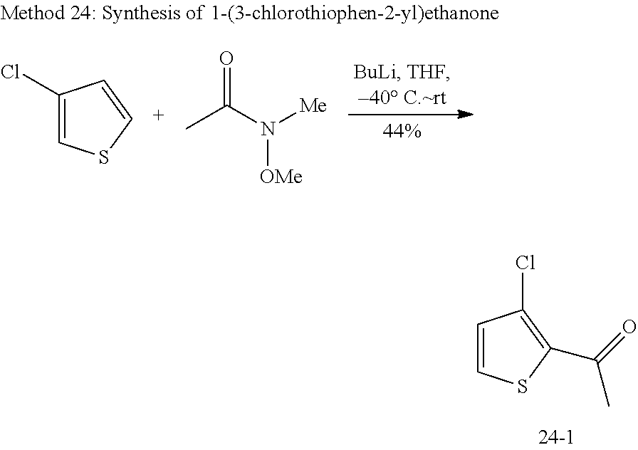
C1(Cl)=CSC=C1.CC(N([Me])[OMe])=O.C1=CSC(C(=O)C)=C1Cl
